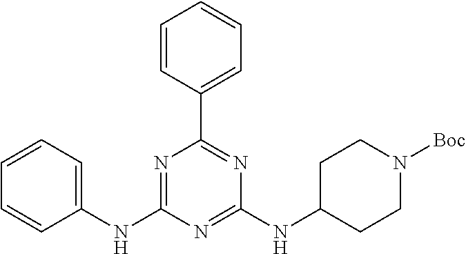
C1(NC2=NC(C3=CC=CC=C3)=NC(NC3CCN([Boc])CC3)=N2)=CC=CC=C1
